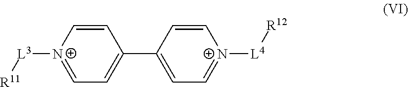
[N+]1([L3][R11])=CC=C(C2=CC=[N+]([L4][R12])C=C2)C=C1
